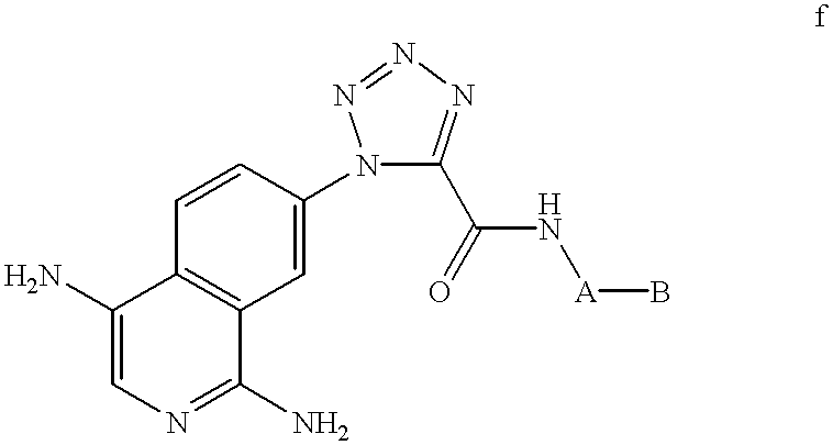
C1=CC2=C(C=C1N1C(C(N[A]B)=O)=NN=N1)C(N)=NC=C2N
